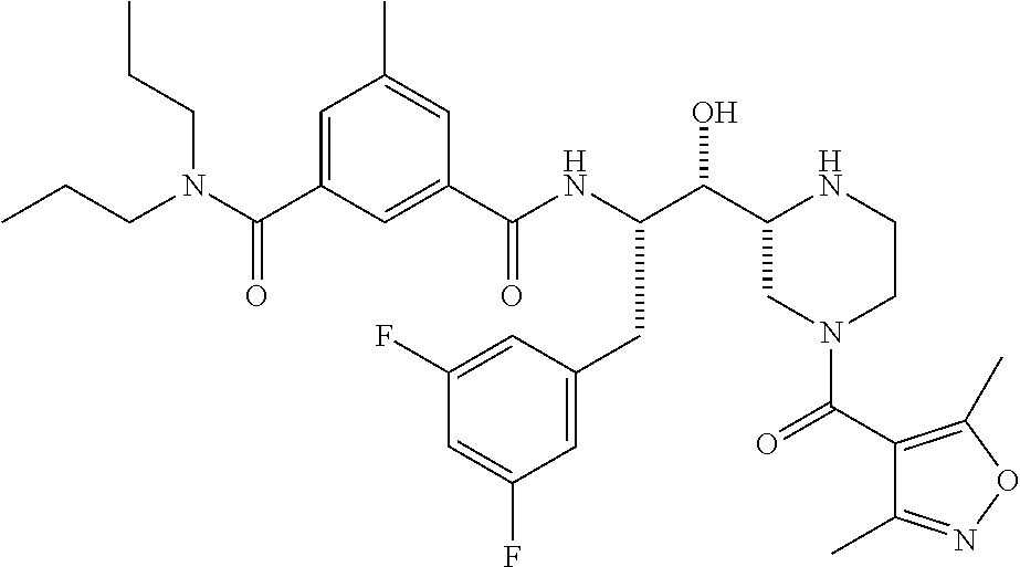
C(C1CN(C(C2=C(C)ON=C2C)=O)CCN1)(O)C(NC(C1=CC(C(N(CCC)CCC)=O)=CC(C)=C1)=O)CC1=CC(F)=CC(F)=C1
